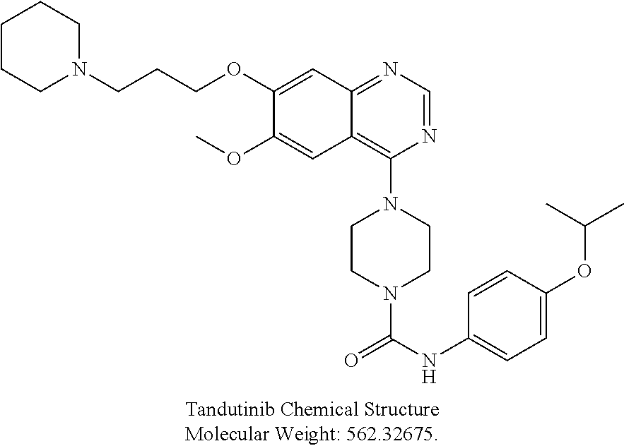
C1CCN(CCCOC2=CC3=NC=NC(N4CCN(C(NC5=CC=C(OC(C)C)C=C5)=O)CC4)=C3C=C2OC)CC1
